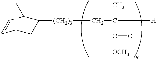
C1=CC2C([(CH2)3]CC(C)(C([OCH3])=O)[H])CC1C2
